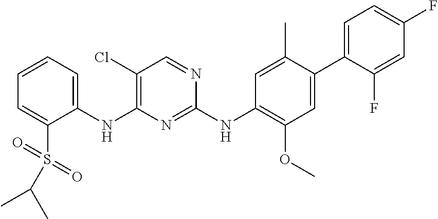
C1(NC2=C(Cl)C=NC(NC3=C(OC)C=C(C4=CC=C(F)C=C4F)C(C)=C3)=N2)=CC=CC=C1S(=O)(=O)C(C)C
